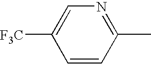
C1=CC(C)=NC=C1[F3C]
